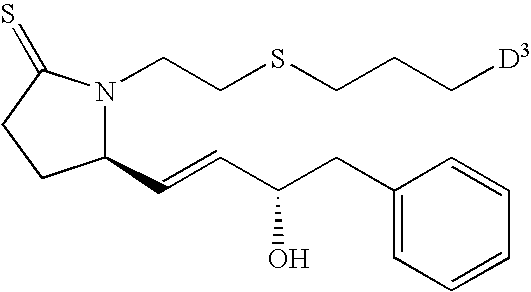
C(SCCN1C(C=CC(CC2=CC=CC=C2)O)CCC1=S)CC[D3]
